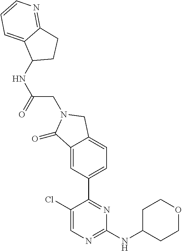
C1(Cl)=CN=C(NC2CCOCC2)N=C1C1=CC=C2C(=C1)C(=O)N(CC(NC1CCC3=NC=CC=C31)=O)C2
